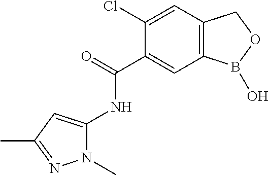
C1(Cl)=CC2=C(C=C1C(=O)NC1=CC(C)=NN1C)B(O)OC2
